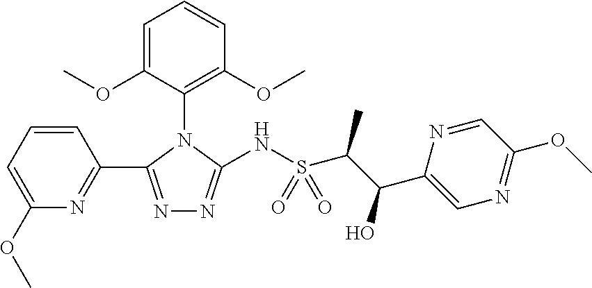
N1=C(C2=NC(OC)=CC=C2)N(C2=C(OC)C=CC=C2OC)C(NS(C(C(O)C2=CN=C(OC)C=N2)C)(=O)=O)=N1
